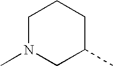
C1(C)CCCN(C)C1
